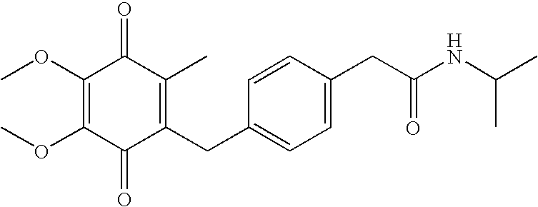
C1(=O)C(CC2=CC=C(CC(NC(C)C)=O)C=C2)=C(C)C(=O)C(OC)=C1OC
